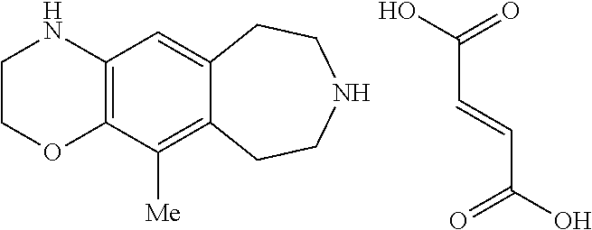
C1COC2=C(N1)C=C1C(=C2[Me])CCNCC1.C(C=CC(=O)O)(=O)O
